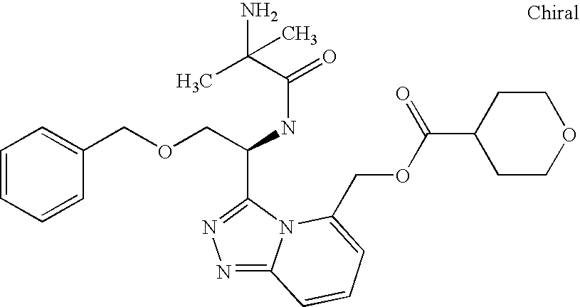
C(C(NC(=O)C(C)(N)C)C1=NN=C2N1C(COC(C1CCOCC1)=O)=CC=C2)OCC1=CC=CC=C1
